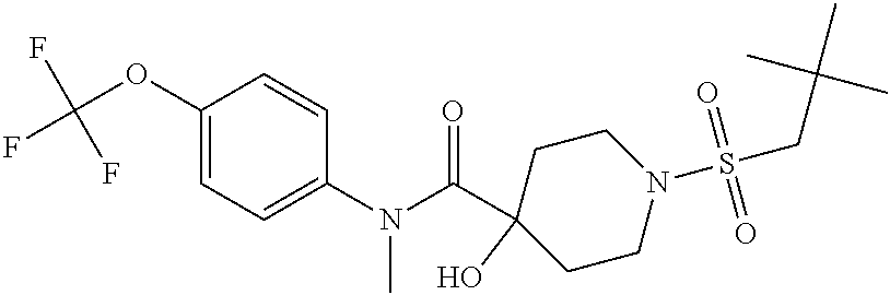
C1(OC(F)(F)F)=CC=C(N(C(C2(O)CCN(S(CC(C)(C)C)(=O)=O)CC2)=O)C)C=C1
